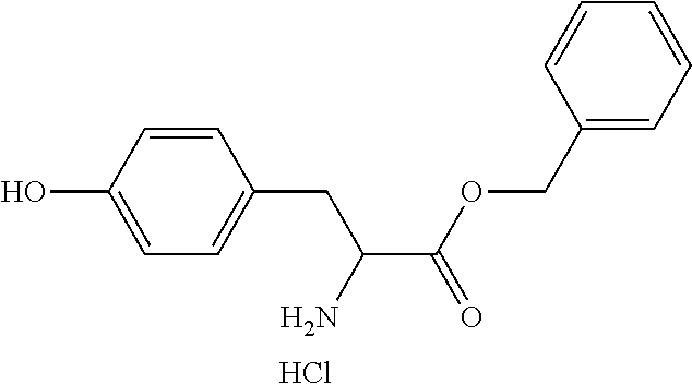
C1(COC(C(N)CC2=CC=C(O)C=C2)=O)=CC=CC=C1.Cl
